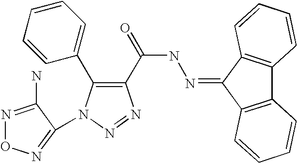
C1(C(=O)NN=C2C3=C(C4=C2C=CC=C4)C=CC=C3)=C(C2=CC=CC=C2)N(C2=NON=C2N)N=N1
